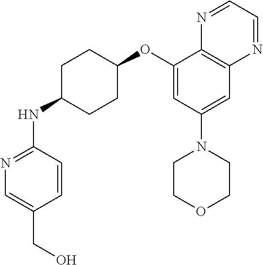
C1=CC(NC2CCC(OC3=CC(N4CCOCC4)=CC4=C3N=CC=N4)CC2)=NC=C1CO
